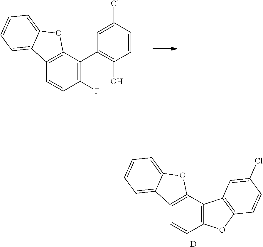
C12=C(C(C3=C(O)C=CC(Cl)=C3)=C(F)C=C1)OC1=CC=CC=C21.C12=C(C3=C(C=C1)OC1=C3C=C(Cl)C=C1)OC1=CC=CC=C21.[D]
